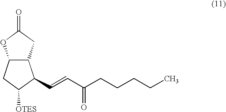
C12C(CC(=O)O1)C(C=CC(CCCCC)=O)C([OTES])C2
